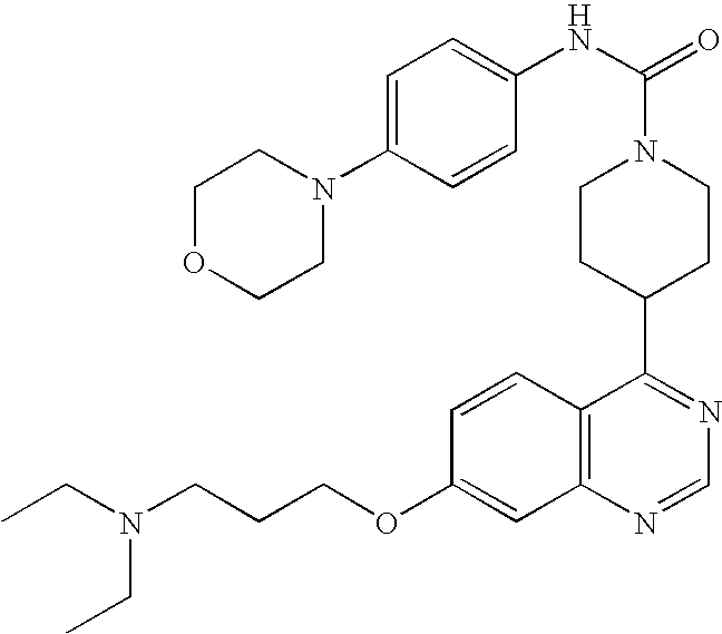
N(CCCOC1=CC2=C(C=C1)C(C1CCN(C(NC3=CC=C(N4CCOCC4)C=C3)=O)CC1)=NC=N2)(CC)CC
